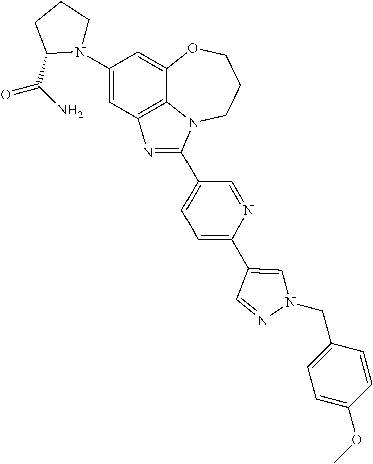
C1(N2CCCC2C(N)=O)=CC2=C3C(=C1)OCCCN3C(C1=CC=C(C3=CN(CC4=CC=C(OC)C=C4)N=C3)N=C1)=N2
